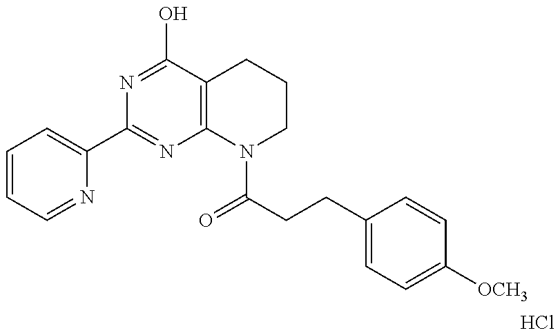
C1=CC=NC(C2=NC3=C(C(O)=N2)CCCN3C(=O)CCC2=CC=C([OCH3])C=C2)=C1.Cl
